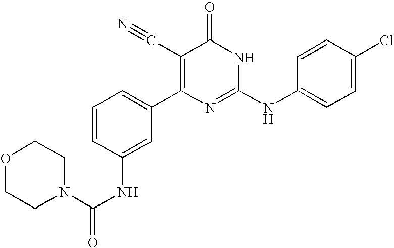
C1(NC(N2CCOCC2)=O)=CC(C2=C(C#N)C(=O)NC(NC3=CC=C(Cl)C=C3)=N2)=CC=C1
